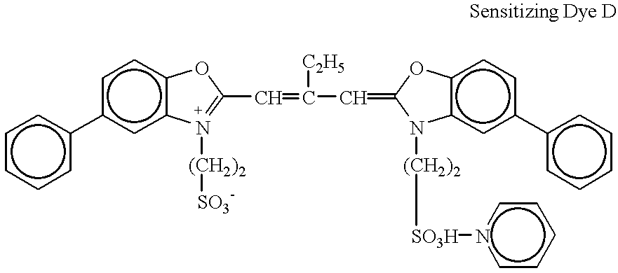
c1c(-c2ccccc2)cc2c(c1)OC(C=C(C=C1N([(CH2)2][SO3H]n3ccccc3)c3c(ccc(-c4ccccc4)c3)O1)[C2H5])=N2[(CH2)2][SO3-]
